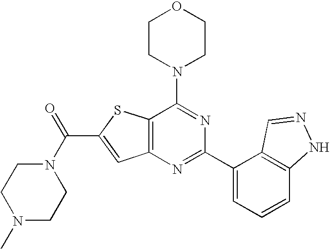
C1CN(C2=NC(C3=CC=CC4=C3C=NN4)=NC3=C2SC(C(N2CCN(C)CC2)=O)=C3)CCO1
